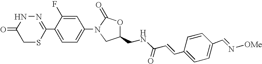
N1=C(C2=CC=C(N3CC(CNC(C=CC4=CC=C(C=N[OMe])C=C4)=O)OC3=O)C=C2F)SCC(=O)N1
